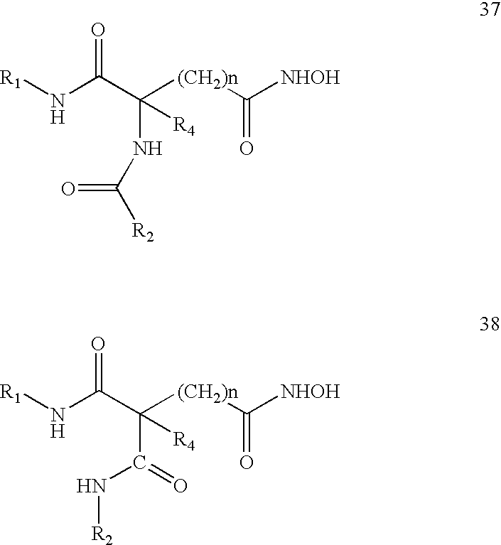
[R1]NC(C([(CH2)n]C([NHOH])=O)(NC([R2])=O)[R4])=O.[R1]NC(C([(CH2)n]C([NHOH])=O)(C(N[R2])=O)[R4])=O
